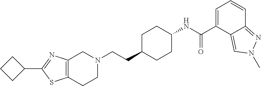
C12=C(CCN(CCC3CCC(NC(C4=CC=CC5=NN(C)C=C45)=O)CC3)C1)SC(C1CCC1)=N2
